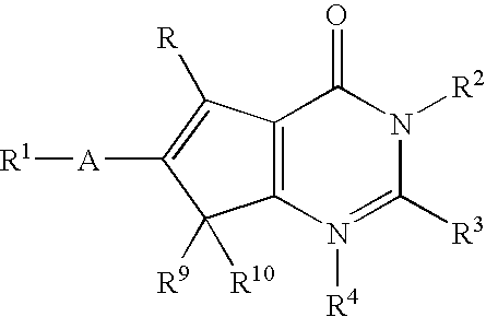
C12=C(C([R])=C([A][R1])C1([R9])[R10])C(=O)N([R2])C([R3])=N2[R4]
